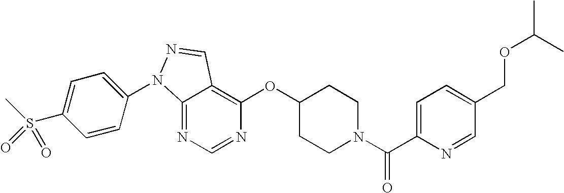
C12=NC=NC(OC3CCN(C(C4=CC=C(COC(C)C)C=N4)=O)CC3)=C1C=NN2C1=CC=C(S(C)(=O)=O)C=C1
